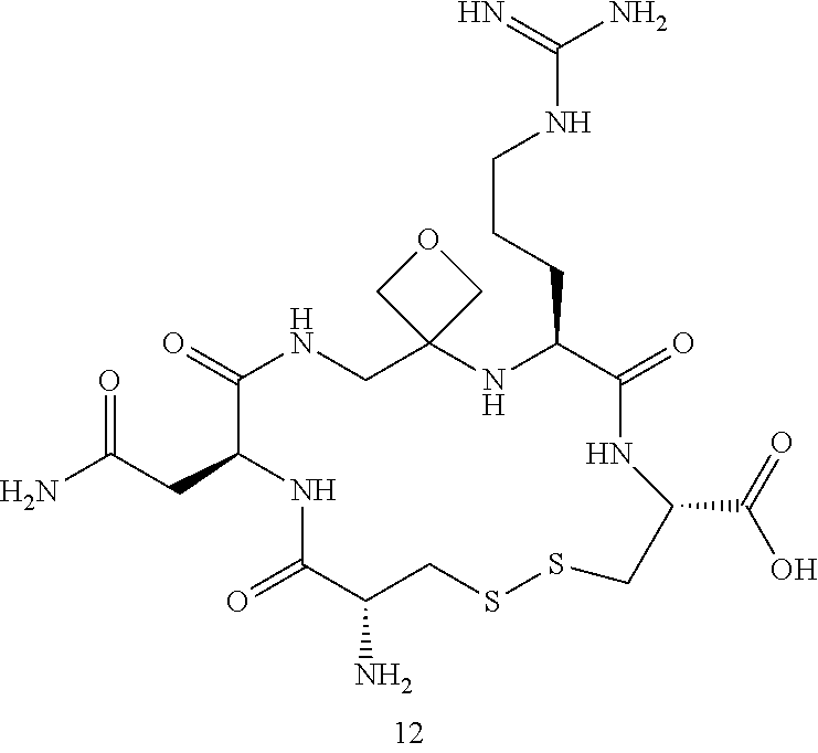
NC(CC1NC(=O)C(N)CSSCC(C(O)=O)NC(=O)C(CCCNC(=N)N)NC2(CNC1=O)COC2)=O
